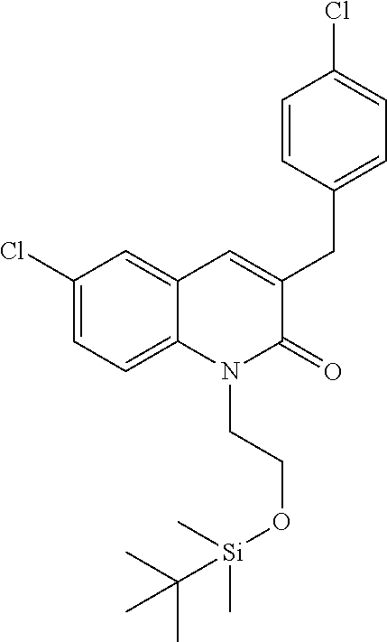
C1(Cl)=CC=C2C(=C1)C=C(CC1=CC=C(Cl)C=C1)C(=O)N2CCO[Si](C)(C)C(C)(C)C
